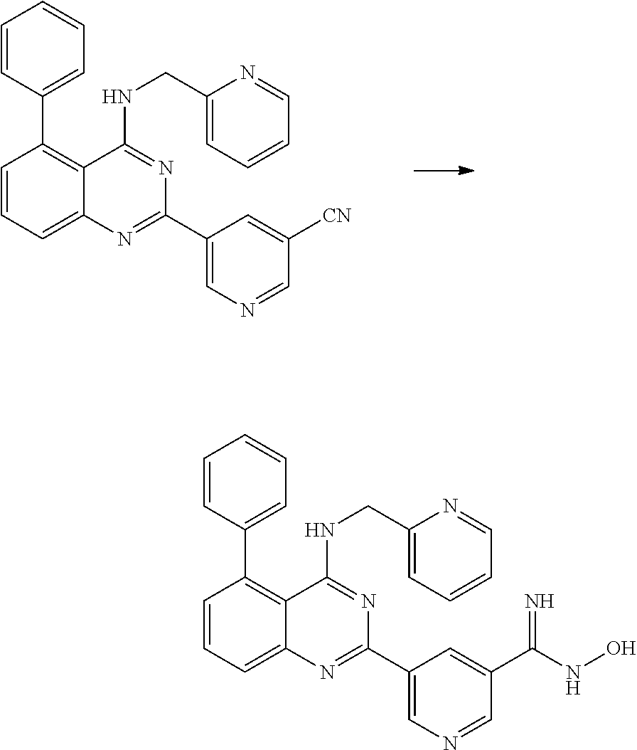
C1=CC=C2C(=C1C1=CC=CC=C1)C(NCC1=CC=CC=N1)=NC(C1=CN=CC([CN])=C1)=N2.C1=CC=C2C(=C1C1=CC=CC=C1)C(NCC1=CC=CC=N1)=NC(C1=CN=CC(C(NO)=N)=C1)=N2
